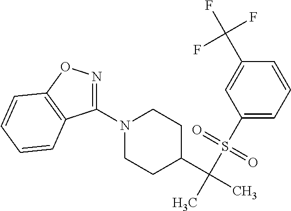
C1(N2CCC(C(C)(S(C3=CC=CC(C(F)(F)F)=C3)(=O)=O)C)CC2)=NOC2=C1C=CC=C2
